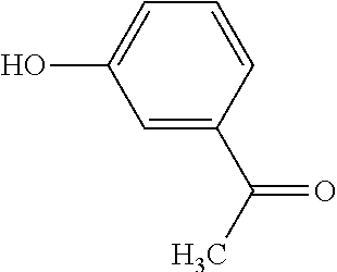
C1=C(C(=O)C)C=CC=C1O
